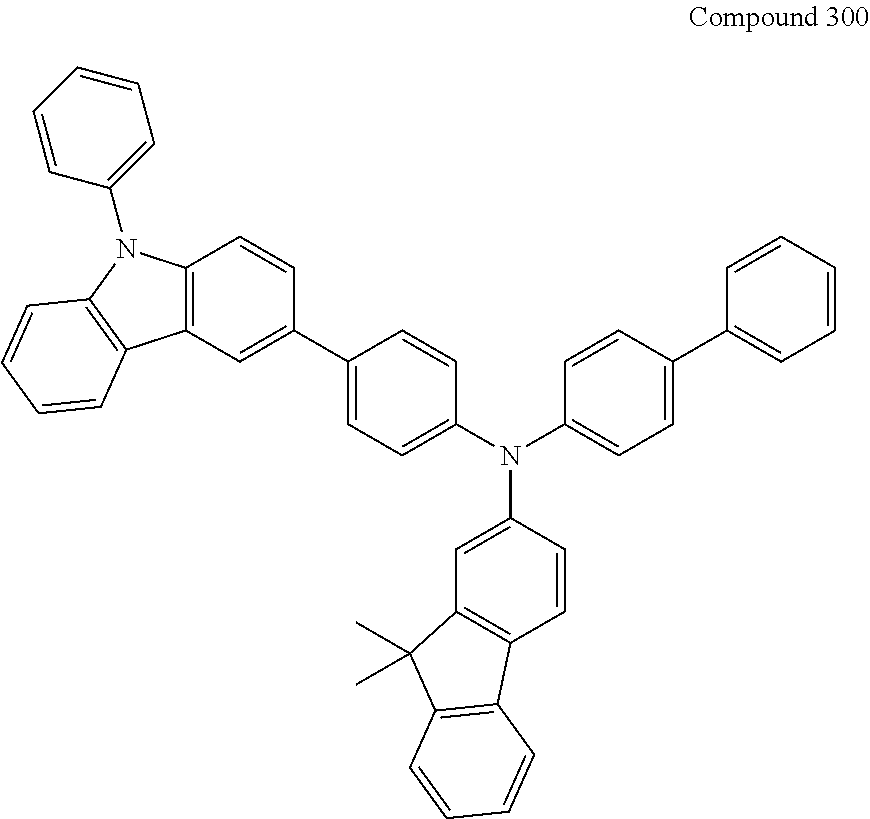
C12=C(C=C(C3=CC=C(N(C4=CC=C(C5=CC=CC=C5)C=C4)C4=CC5=C(C=C4)C4=C(C5(C)C)C=CC=C4)C=C3)C=C1)C1=C(N2C2=CC=CC=C2)C=CC=C1
